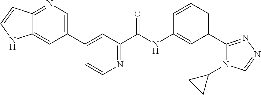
C1(C2=CN=C3C(=C2)NC=C3)=CC(C(NC2=CC(C3=NN=CN3C3CC3)=CC=C2)=O)=NC=C1
